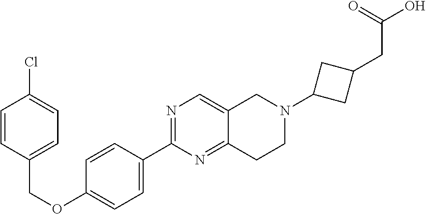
C1=CC(COC2=CC=C(C3=NC=C4C(=N3)CCN(C3CC(CC(O)=O)C3)C4)C=C2)=CC=C1Cl
